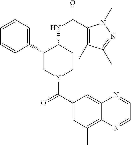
C1=CC=C(C2CN(C(C3=CC(C)=C4C(=C3)N=CC=N4)=O)CCC2NC(=O)C2=C(C)C(C)=NN2C)C=C1
